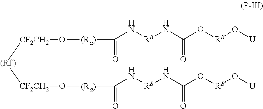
[(Rf)]([CF2CH2]O[(Ra)]C(=O)N[RB]NC(O[RB]O[U])=O)[CF2CH2]O[(Ra)]C(=O)N[RB]NC(O[RB]O[U])=O
